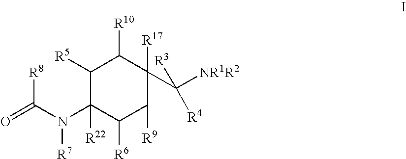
[R8]C(N(C1([R22])C([R6])C([R9])C([R17])(C([NR1R2])([R4])[R3])C([R10])C1[R5])[R7])=O
